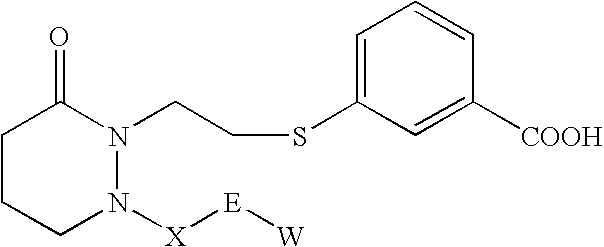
C1CCN([X][E][W])N(CCSC2=CC=CC([COOH])=C2)C1=O
